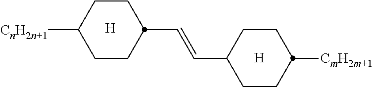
C(=CC1CCC([CmH2m+1])CC1)C1CCC([CnH2n+1])CC1.[H].[H]
